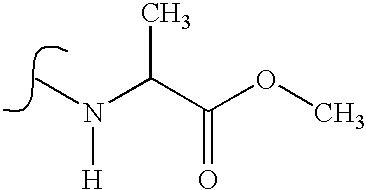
N(C)(C(C(OC)=O)C)[H]
